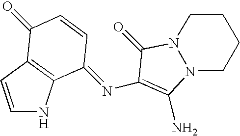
C1=CC2=C(N1)C(=NC1=C(N)N3CCCCN3C1=O)C=CC2=O
